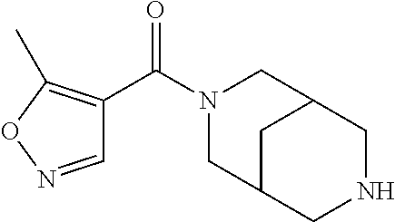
C1=NOC(C)=C1C(N1CC2CC(C1)CNC2)=O
